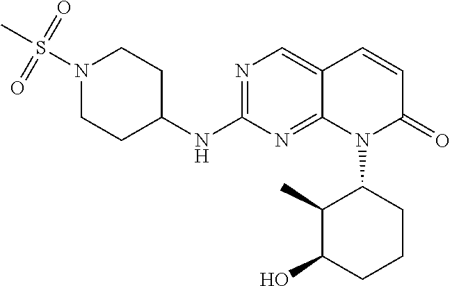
N1(S(C)(=O)=O)CCC(NC2=NC=C3C(=N2)N(C2C(C)C(O)CCC2)C(=O)C=C3)CC1
